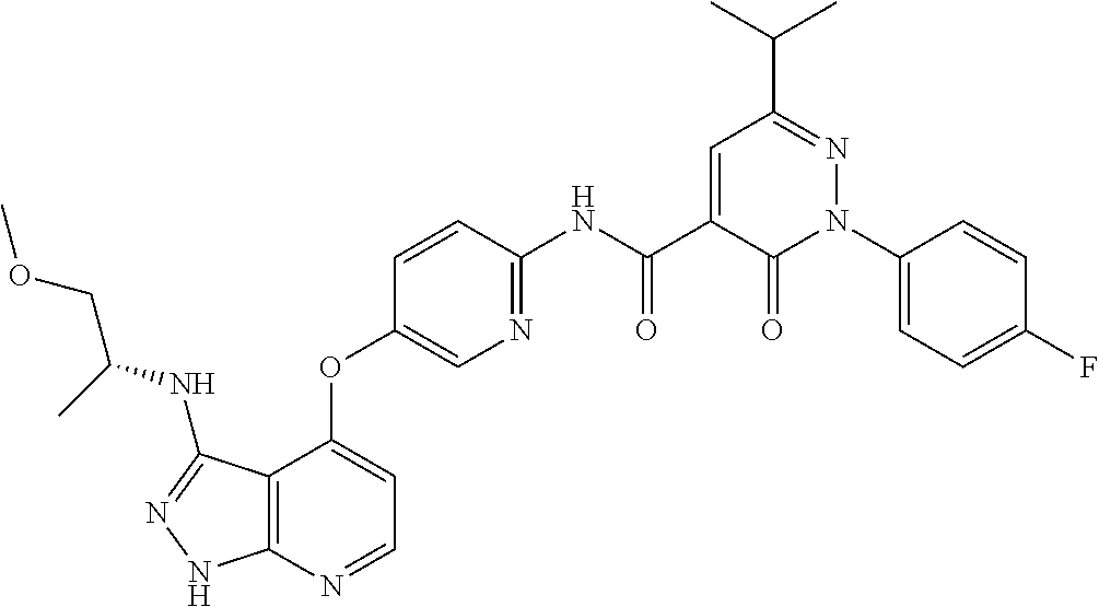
C12=C(N=CC=C1OC1=CN=C(NC(C3=CC(C(C)C)=NN(C4=CC=C(F)C=C4)C3=O)=O)C=C1)NN=C2NC(COC)C
